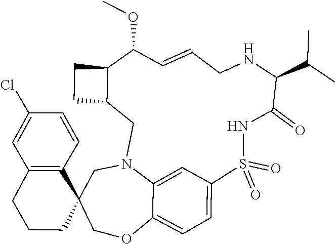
O(C)C1C=CCNC(C(C)C)C(=O)NS(=O)(=O)C2=CC=C3C(=C2)N(CC2C1CC2)CC1(C2=C(C=C(Cl)C=C2)CCC1)CO3
